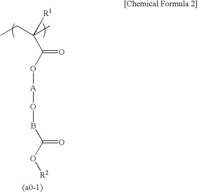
CCC(C)([R1])C(O[A]OBC(=O)O[R2])=O
